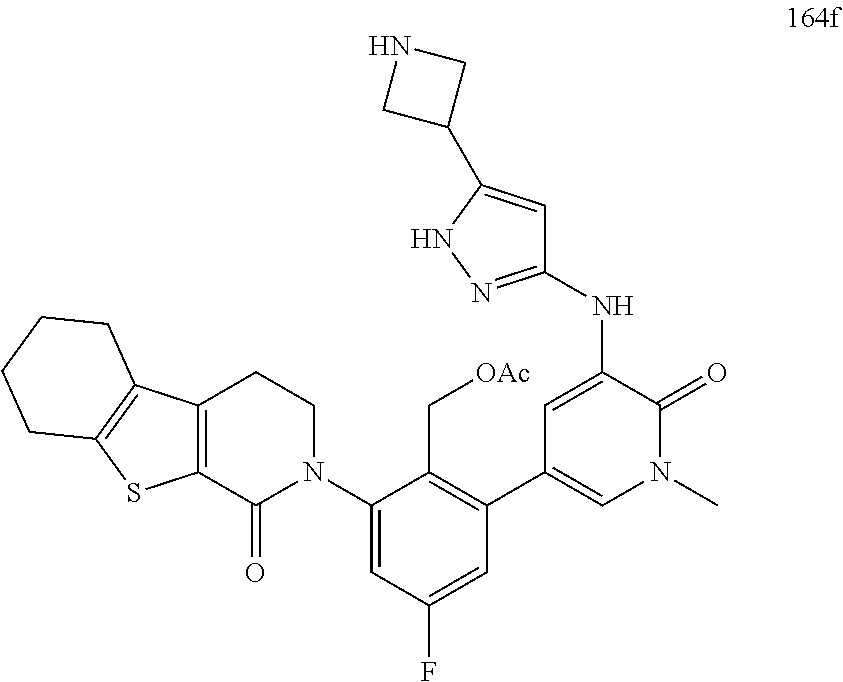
C12=C(C(=O)N(C3=CC(F)=CC(C4=CN(C)C(=O)C(NC5=NNC(C6CNC6)=C5)=C4)=C3C[OAc])CC1)SC1=C2CCCC1
